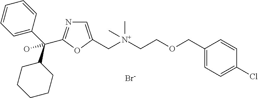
C1=CC(C(C2CCCCC2)(O)C2=NC=C(C[N+](CCOCC3=CC=C(Cl)C=C3)(C)C)O2)=CC=C1.[Br-]
